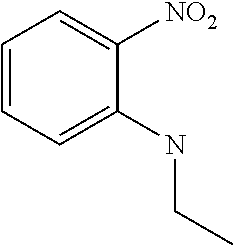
C1=CC=C(NCC)C([NO2])=C1
